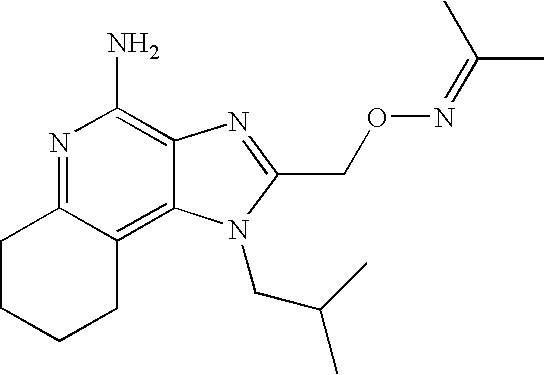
C1C2=C3C(=C(N)N=C2CCC1)N=C(CON=C(C)C)N3CC(C)C
